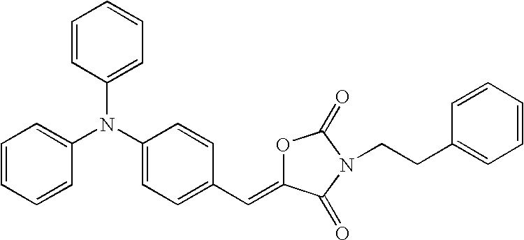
C1=CC=CC(N(C2=CC=C(C=C3OC(=O)N(CCC4=CC=CC=C4)C3=O)C=C2)C2=CC=CC=C2)=C1
